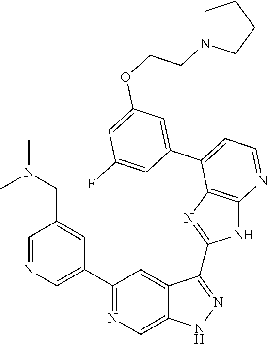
C1(C2=NC=C3C(=C2)C(C2=NC4=C(N2)N=CC=C4C2=CC(OCCN4CCCC4)=CC(F)=C2)=NN3)=CN=CC(CN(C)C)=C1
